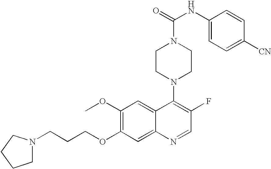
N1(CCCOC2=C(OC)C=C3C(=C2)N=CC(F)=C3N2CCN(C(NC3=CC=C([CN])C=C3)=O)CC2)CCCC1
